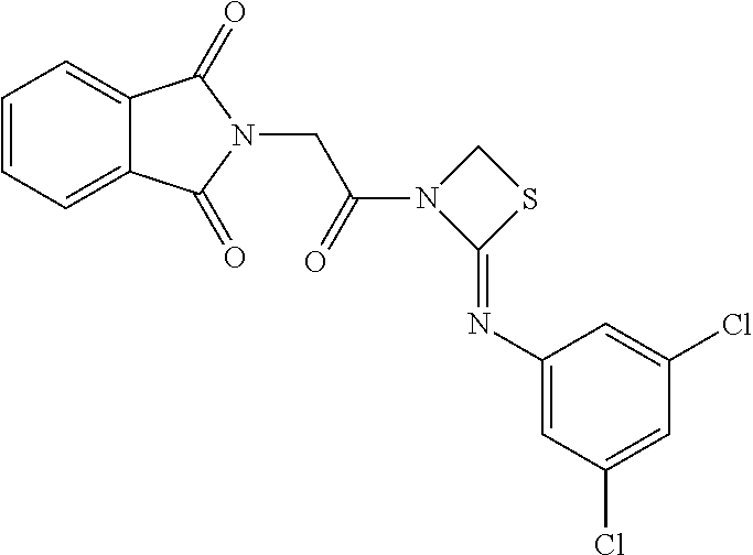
C1=CC=C2C(=C1)C(=O)N(CC(=O)N1C(=NC3=CC(Cl)=CC(Cl)=C3)SC1)C2=O
